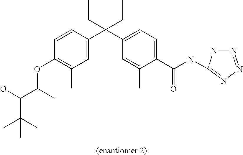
C1=C(C(C2=CC=C(C(NC3=NN=NN3)=O)C(C)=C2)(CC)CC)C=CC(OC(C(O)C(C)(C)C)C)=C1C
